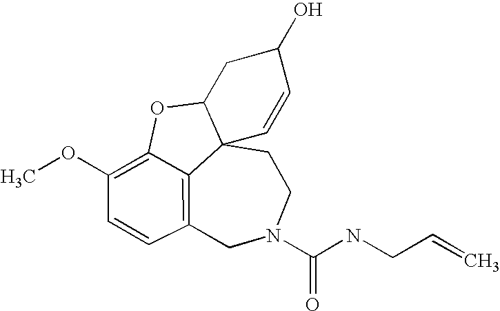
C12=C3C=CC(OC)=C1OC1CC(O)C=CC21CCN(C(NCC=C)=O)C3
